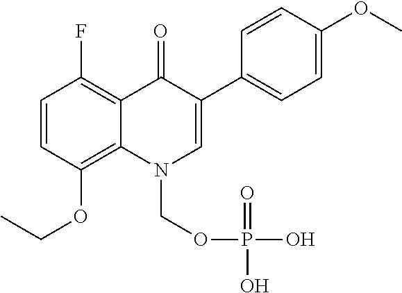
C1=CC(OCC)=C2C(=C1F)C(=O)C(C1=CC=C(OC)C=C1)=CN2COP(O)(=O)O
